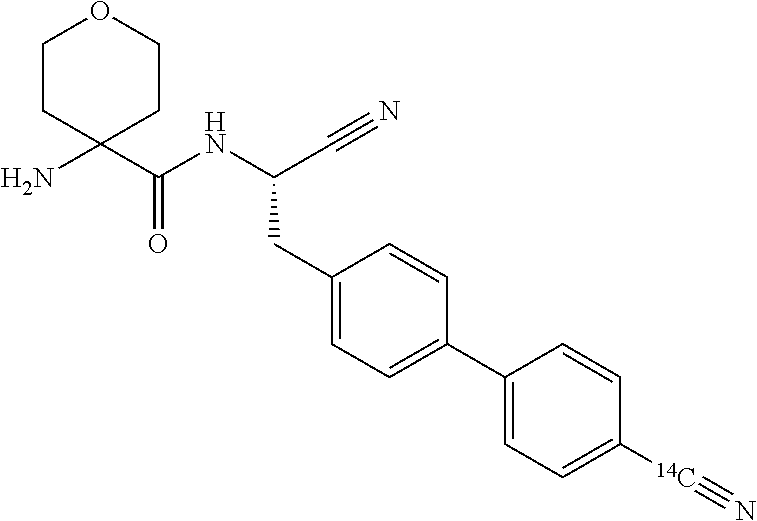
NC1(C(NC(C#N)CC2=CC=C(C3=CC=C([14C]#N)C=C3)C=C2)=O)CCOCC1
